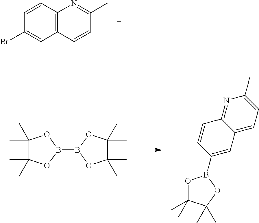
C12=C(C=CC(Br)=C1)N=C(C)C=C2.C1(C)(C)C(C)(C)OB(B2OC(C)(C)C(C)(C)O2)O1.O1C(C)(C)C(C)(C)OB1C1=CC2=CC=C(C)N=C2C=C1
